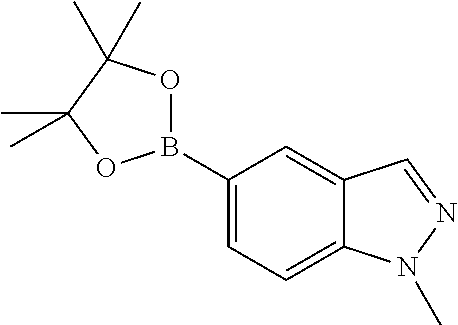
C1(B2OC(C)(C)C(C)(C)O2)=CC=C2C(=C1)C=NN2C
